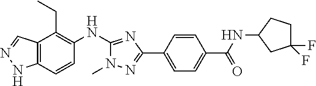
C12=C(C=CC(NC3=NC(C4=CC=C(C(=O)NC5CC(F)(F)CC5)C=C4)=NN3C)=C1CC)NN=C2
